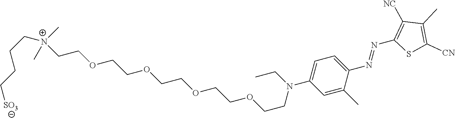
C1=C(C)C(N=NC2=C([NC])C(C)=C([CN])S2)=CC=C1N(CC)CCOCCOCCOCCOCC[N+](CCCC[SO3])(C)C
